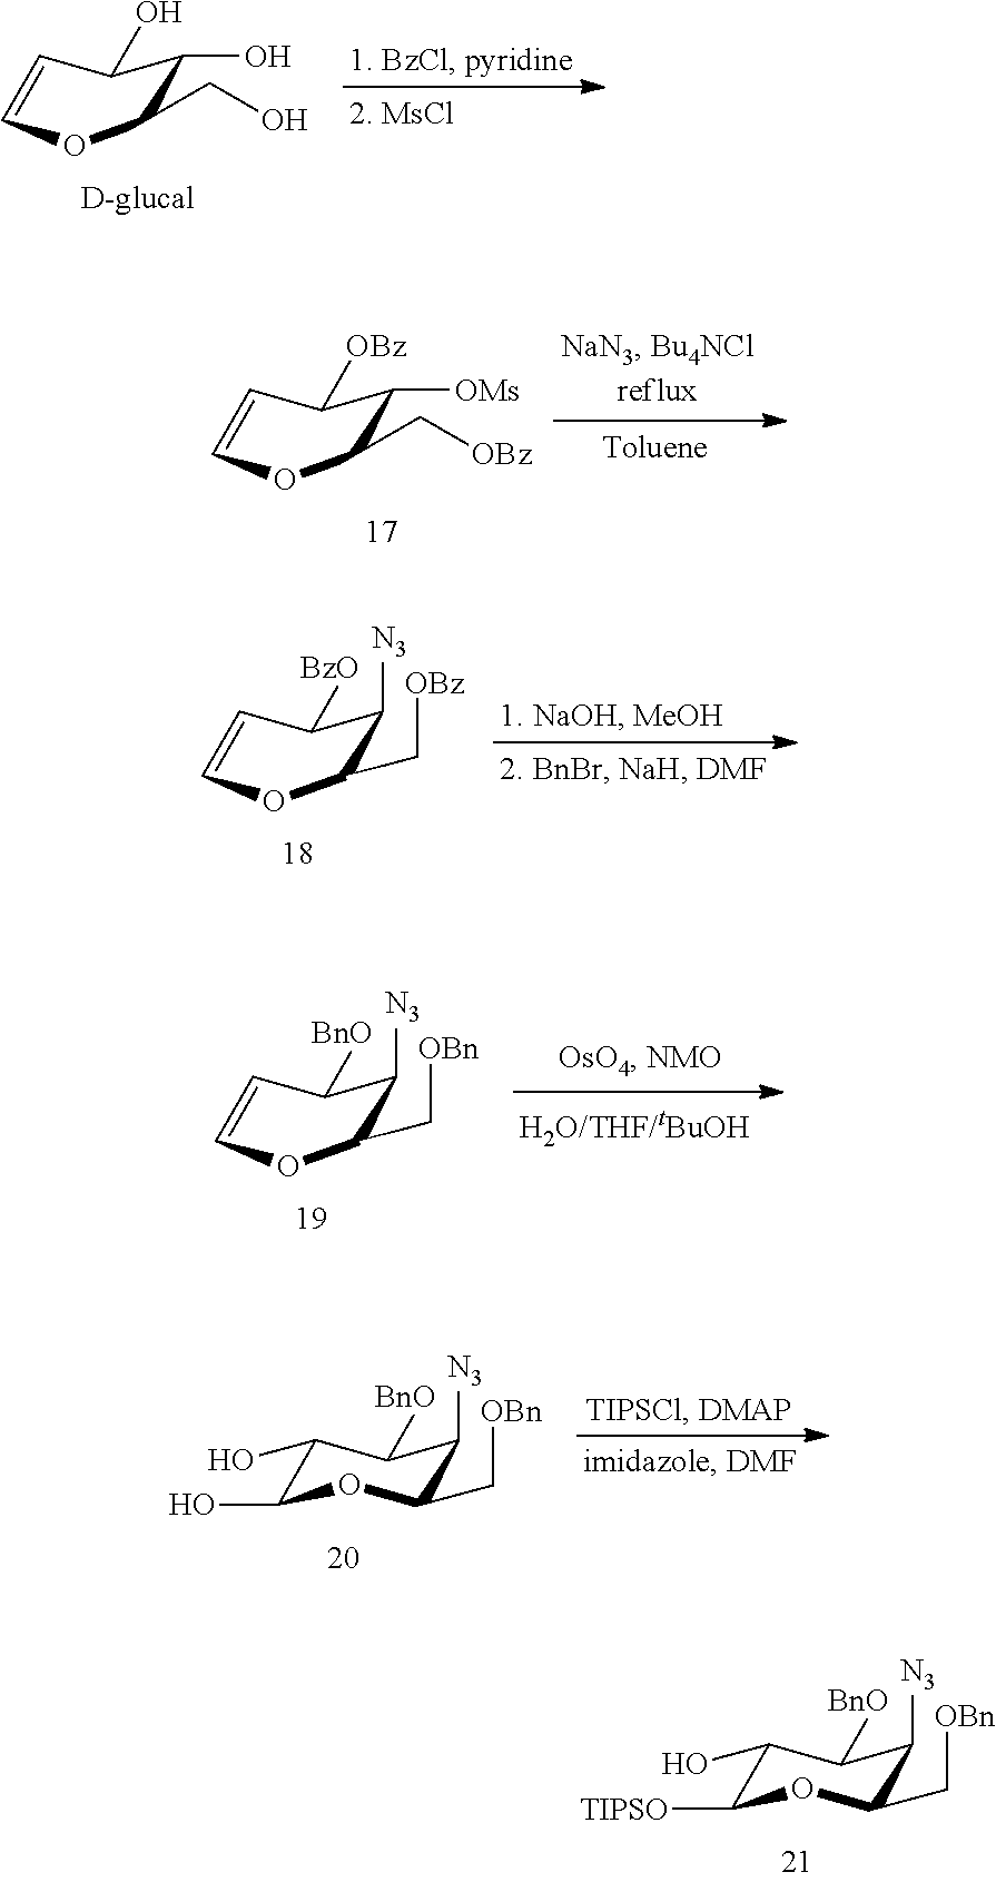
C1=COC(CO)C(O)C1O.C1=COC(C[OBz])C([OMs])C1[OBz].C1=COC(C[OBz])C([N3])C1[BzO].C1=COC(C[OBn])C([N3])C1[BnO].C1(O)C([TIPSO])OC(C[OBn])C([N3])C1[BnO].C1(O)C(O)OC(C[OBn])C([N3])C1[BnO]
